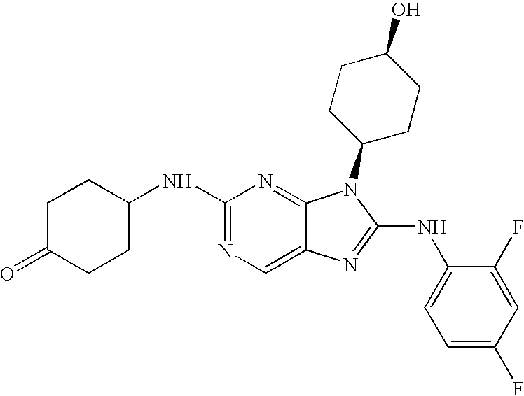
N1=C(NC2CCC(=O)CC2)N=C2C(=C1)N=C(NC1=CC=C(F)C=C1F)N2C1CCC(O)CC1
